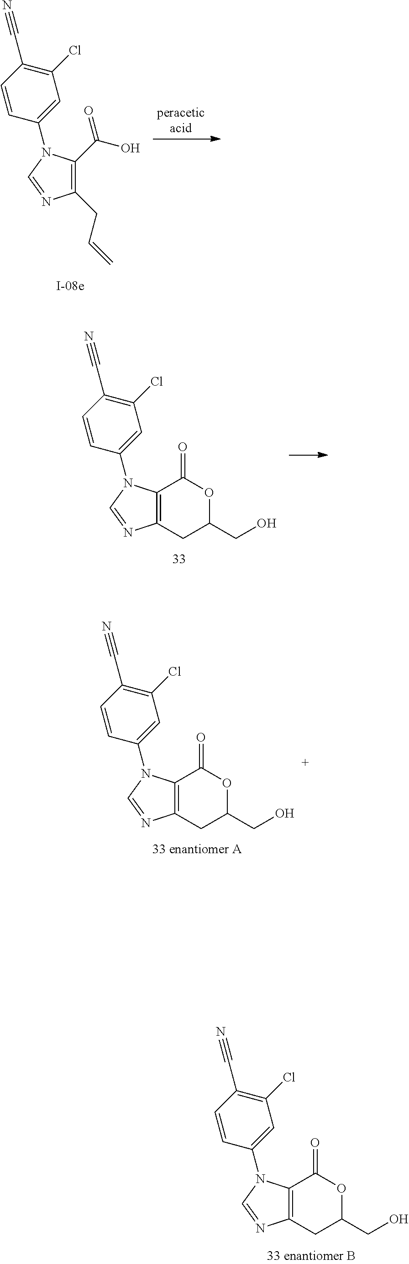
C1(CC=C)=C(C(O)=O)N(C2=CC(Cl)=C(C#N)C=C2)C=N1.C12=C(N(C3=CC(Cl)=C(C#N)C=C3)C=N1)C(=O)OC(CO)C2.C12=C(N(C3=CC(Cl)=C(C#N)C=C3)C=N1)C(=O)OC(CO)C2.C12=C(N(C3=CC(Cl)=C(C#N)C=C3)C=N1)C(=O)OC(CO)C2
